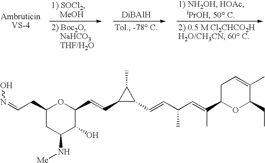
C1(CC=NO)CC(N[Me])C(O)C(C=CC2C(C=CC(C=C(C3OC(CC)C(C)=CC3)C)C)C2C)O1
